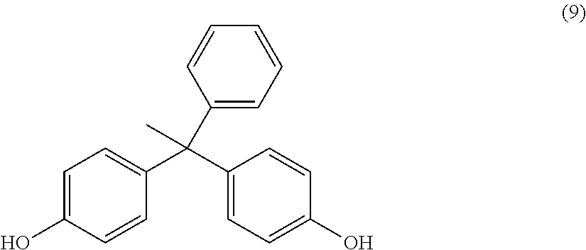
C1=C(O)C=CC(C(C2=CC=CC=C2)(C2=CC=C(O)C=C2)C)=C1
